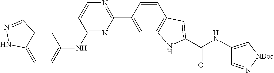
C1(NC2=CC=C3C(=C2)C=NN3)=NC(C2=CC3=C(C=C2)C=C(C(NC2=C[NBoc]N=C2)=O)N3)=NC=C1
